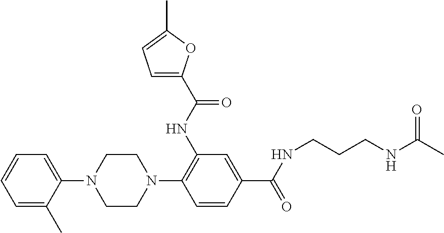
C1=C(C)C(N2CCN(C3=C(NC(C4=CC=C(C)O4)=O)C=C(C(=O)NCCCNC(C)=O)C=C3)CC2)=CC=C1
